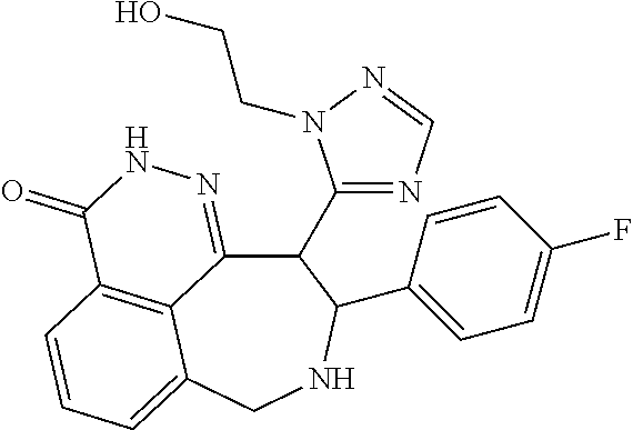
C12=C3C=CC=C1CNC(C1=CC=C(F)C=C1)C(C1=NC=NN1CCO)C2=NNC3=O
